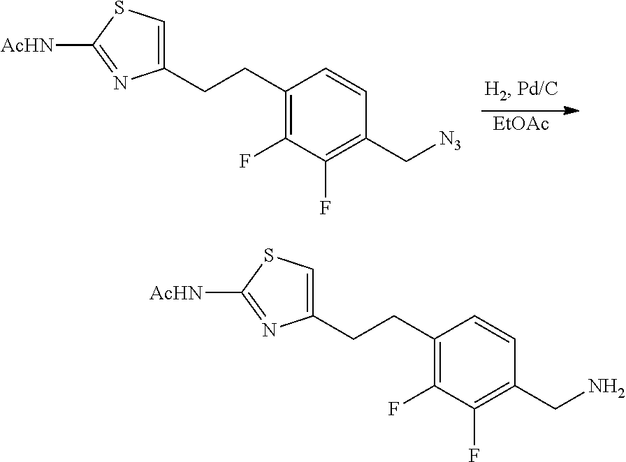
[EtOAc].C1(CCC2=C(F)C(F)=C(C[N3])C=C2)=CSC([AcHN])=N1.C1(CCC2=C(F)C(F)=C(CN)C=C2)=CSC([AcHN])=N1
